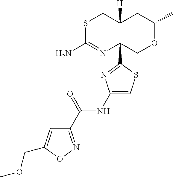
S1C(N)=NC2(C3=NC(NC(C4=NOC(COC)=C4)=O)=CS3)C([H])(C1)CC(C)OC2
